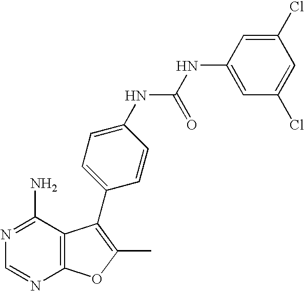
C12=C(C(N)=NC=N1)C(C1=CC=C(NC(NC3=CC(Cl)=CC(Cl)=C3)=O)C=C1)=C(C)O2
